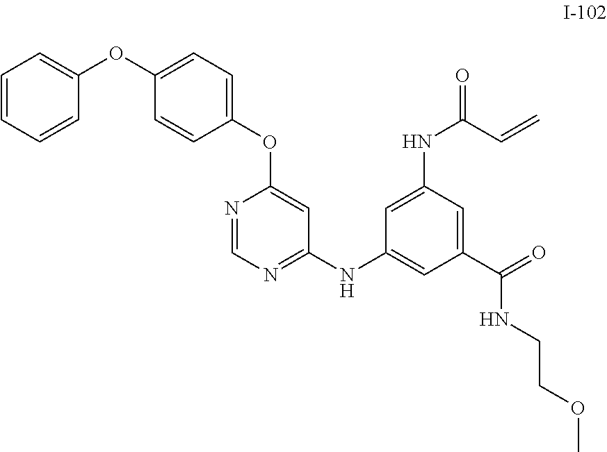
C1=CC=CC(OC2=CC=C(OC3=CC(NC4=CC(C(=O)NCCOC)=CC(NC(C=C)=O)=C4)=NC=N3)C=C2)=C1
